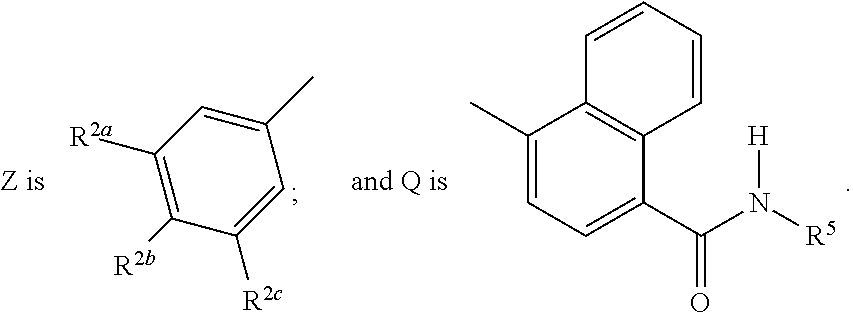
C1(C)=CC([R2a])=C([R2b])C([R2c])=C1.C1=CC=CC2=C1C(C(N([R5])[H])=O)=CC=C2C
